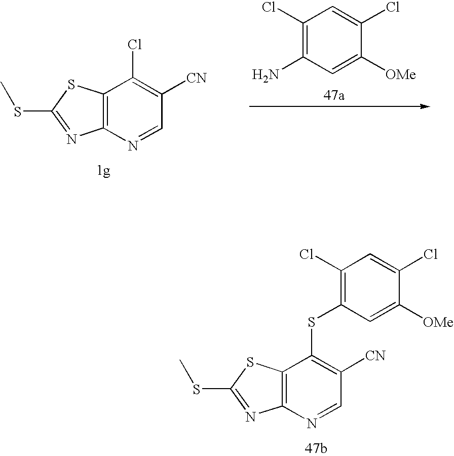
C12=C(N=CC([CN])=C1Cl)N=C(SC)S2.C1(Cl)=C(N)C=C([OMe])C(Cl)=C1.C12=C(N=CC([CN])=C1SC1=C(Cl)C=C(Cl)C([OMe])=C1)N=C(SC)S2
